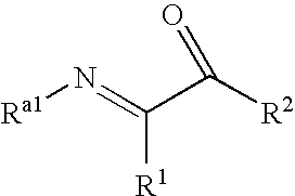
[Ra1]N=C([R1])C([R2])=O
